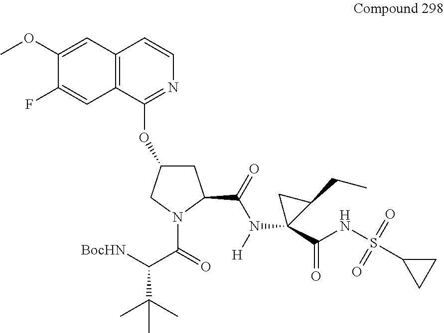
[BocHN]C(C(=O)N1C(C(=O)N([H])C2(C(NS(C3CC3)(=O)=O)=O)C(CC)C2)CC(OC2=NC=CC3=C2C=C(F)C(OC)=C3)C1)C(C)(C)C
